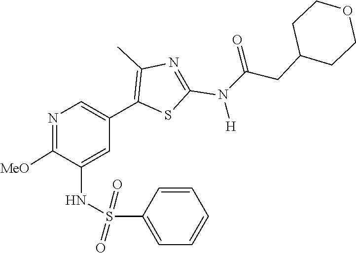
C(=O)(CC1CCOCC1)N(C1=NC(C)=C(C2=CN=C([MeO])C(NS(=O)(=O)C3=CC=CC=C3)=C2)S1)[H]
